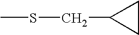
CSCC1CC1
